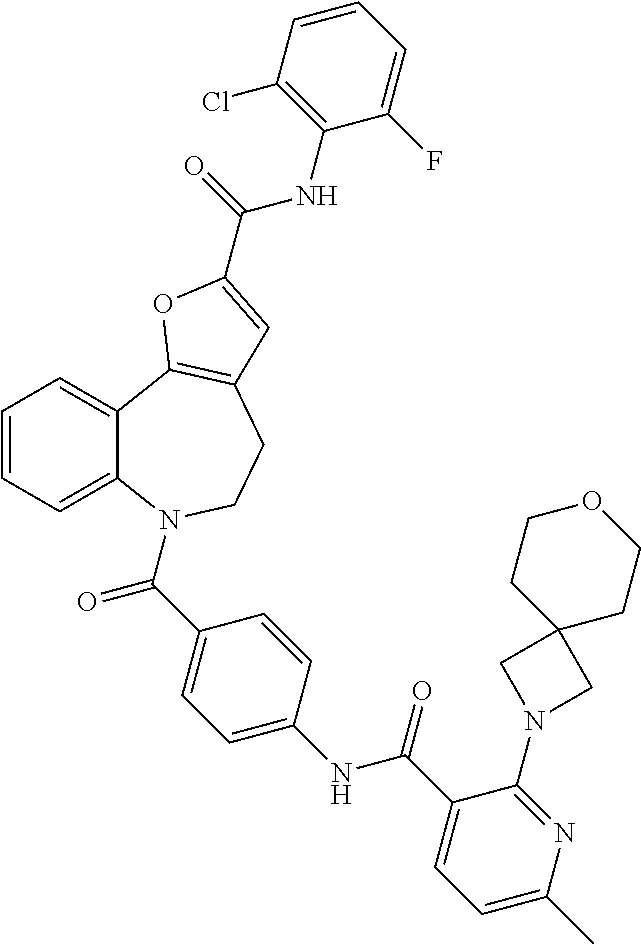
C1=CC=C2C(=C1)C1=C(CCN2C(=O)C2=CC=C(NC(=O)C3=CC=C(C)N=C3N3CC4(C3)CCOCC4)C=C2)C=C(C(=O)NC2=C(Cl)C=CC=C2F)O1
